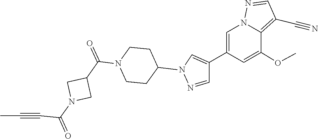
C(N1CC(C(N2CCC(N3C=C(C4=CN5N=CC(C#N)=C5C(OC)=C4)C=N3)CC2)=O)C1)(=O)C#CC
